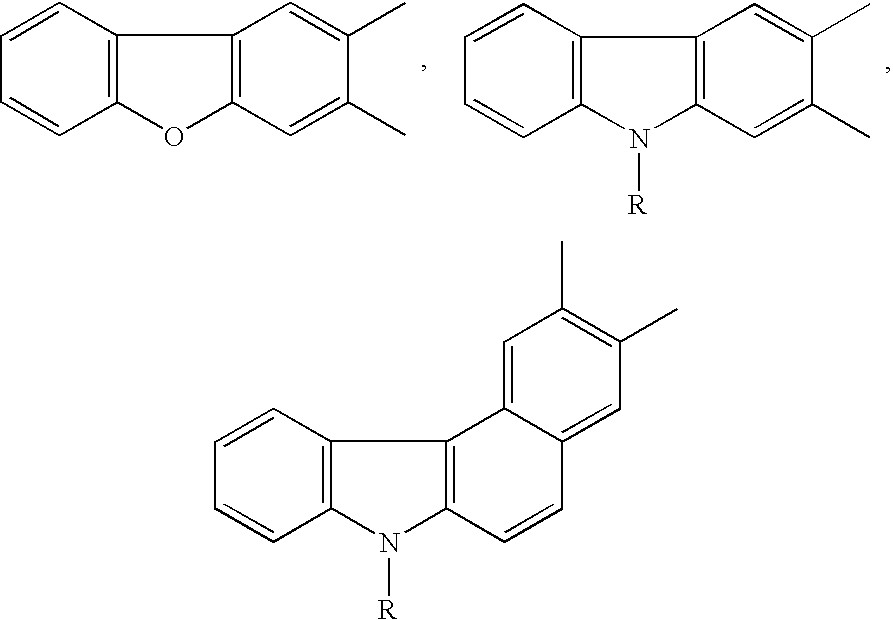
C12=C(C=CC=C1)C1=C(O2)C=C(C)C(C)=C1.C12=C(C=CC=C1)C1=C(N2[R])C=C(C)C(C)=C1.C12=C(C=CC=C1)C1=C(N2[R])C=CC2=CC(C)=C(C)C=C12
